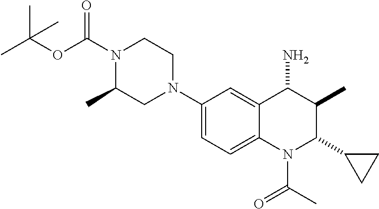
C1(N2CCN(C(OC(C)(C)C)=O)C(C)C2)=CC=C2C(=C1)C(N)C(C)C(C1CC1)N2C(=O)C
